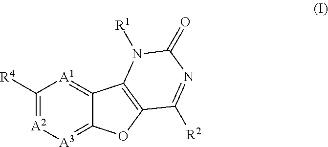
C1([R4])=[A2][A3]=C2C(=[A1]1)C1=C(O2)C([R2])=NC(=O)N1[R1]
